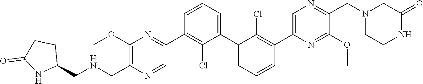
C1(OC)=C(CNCC2CCC(=O)N2)N=CC(C2=C(Cl)C(C3=CC=CC(C4=CN=C(CN5CCNC(=O)C5)C(OC)=N4)=C3Cl)=CC=C2)=N1
